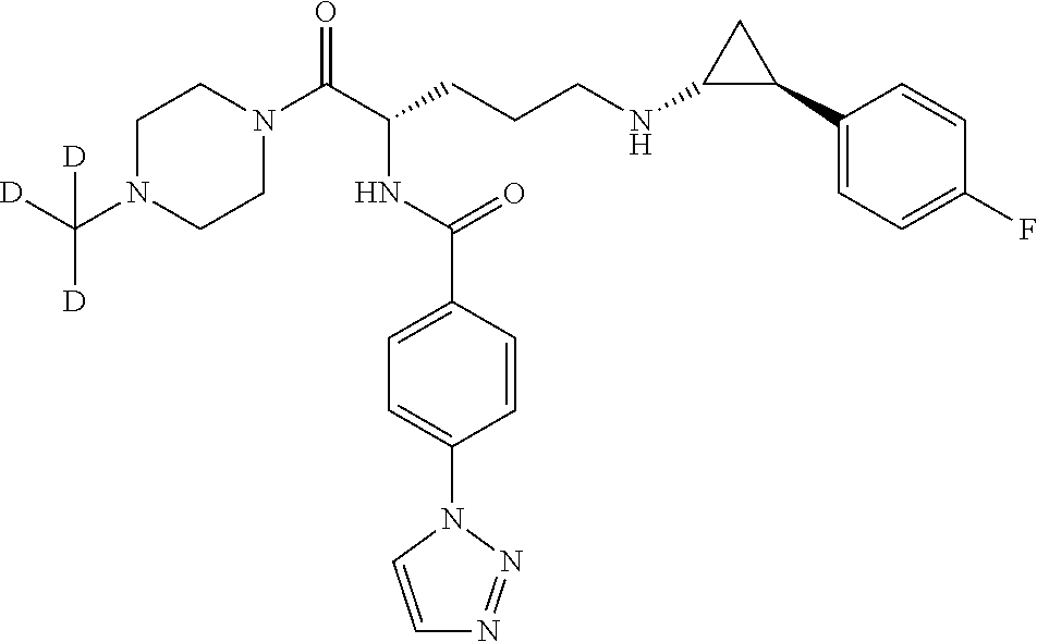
C1N(C([D])([D])[D])CCN(C(C(CCCNC2C(C3=CC=C(F)C=C3)C2)NC(C2=CC=C(N3C=CN=N3)C=C2)=O)=O)C1
